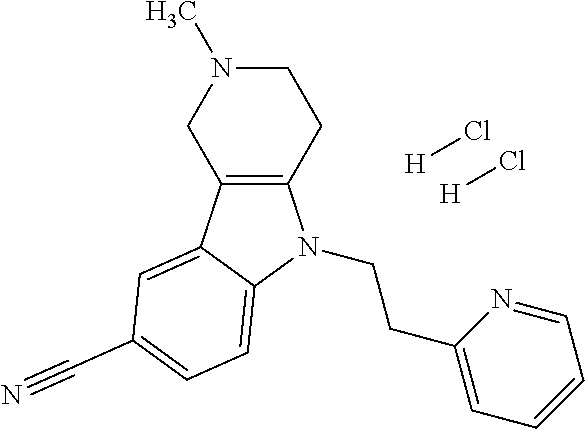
[H]Cl.[H]Cl.C12=C(C3=CC(C#N)=CC=C3N1CCC1=CC=CC=N1)CN(C)CC2
